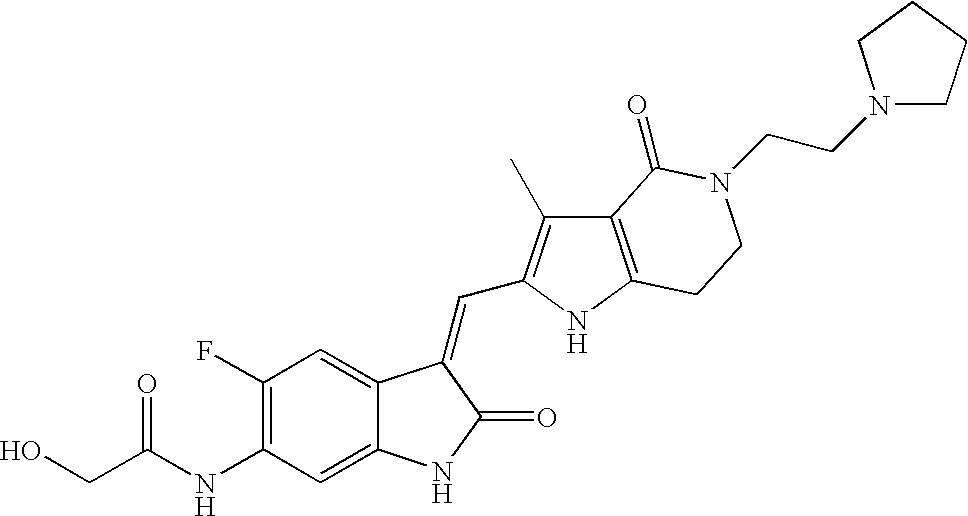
C1(NC(CO)=O)=C(F)C=C2C(=C1)NC(=O)C2=CC1=C(C)C2=C(N1)CCN(CCN1CCCC1)C2=O
